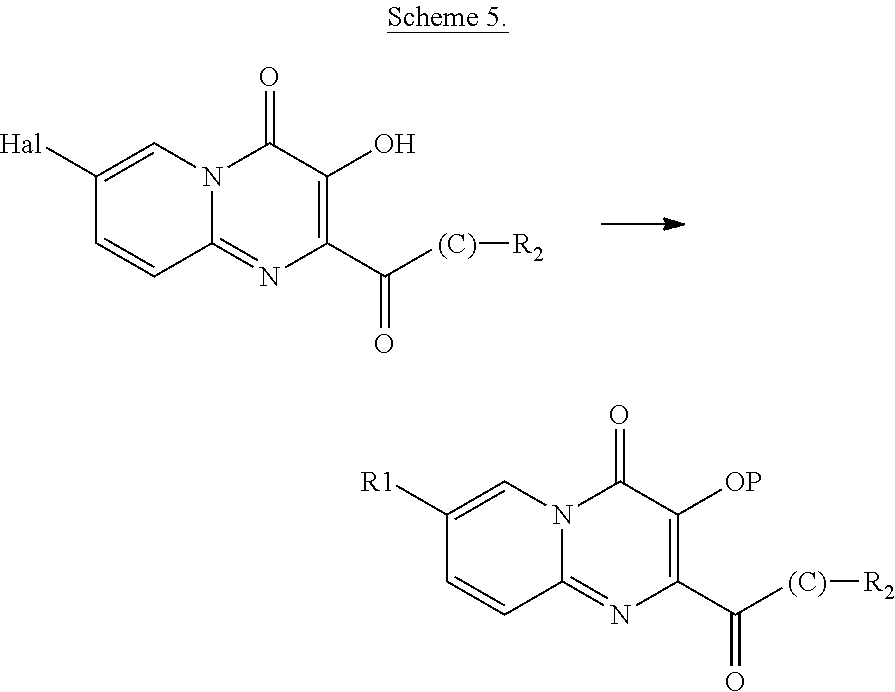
C12=NC(C([(C)][R2])=O)=C([OP])C(=O)N1C=C([R1])C=C2.C12=NC(C([(C)][R2])=O)=C(O)C(=O)N1C=C([Hal])C=C2
